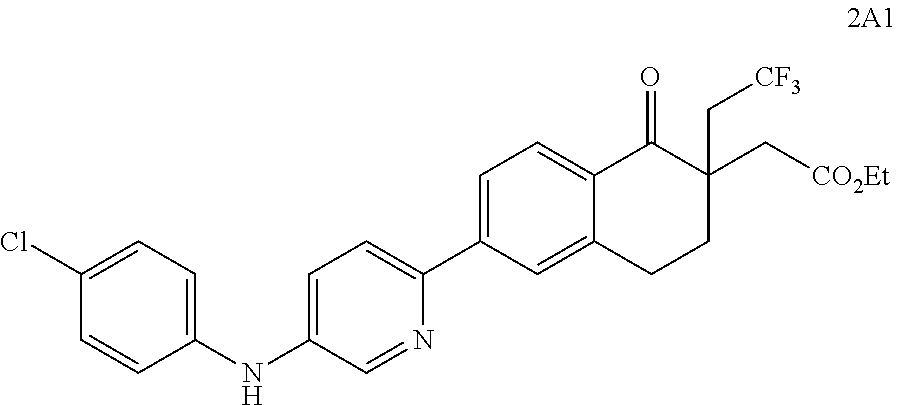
C1(NC2=CC=C(C3=CC=C4C(=C3)CCC(C[CF3])(C[CO2Et])C4=O)N=C2)=CC=C(Cl)C=C1
